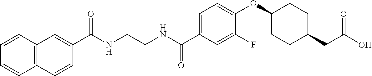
N(CCNC(C1=CC=C(OC2CCC(CC(O)=O)CC2)C(F)=C1)=O)C(=O)C1=CC2=C(C=C1)C=CC=C2
